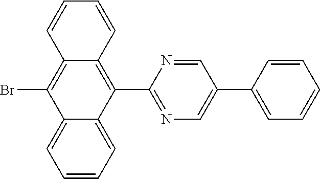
C1=CC=C2C(=C1)C(Br)=C1C(=C2C2=NC=C(C3=CC=CC=C3)C=N2)C=CC=C1
